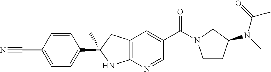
C(C1=CC2=C(N=C1)NC(C)(C1=CC=C(C#N)C=C1)C2)(=O)N1CCC(N(C(C)=O)C)C1
